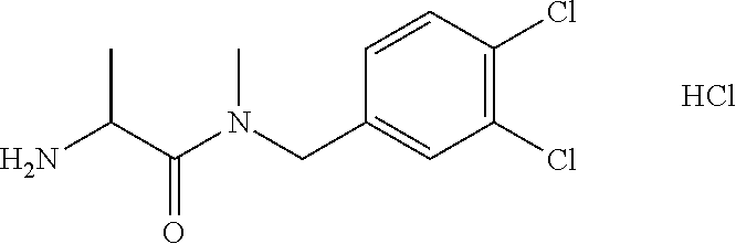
NC(C(N(CC1=CC(Cl)=C(Cl)C=C1)C)=O)C.Cl
